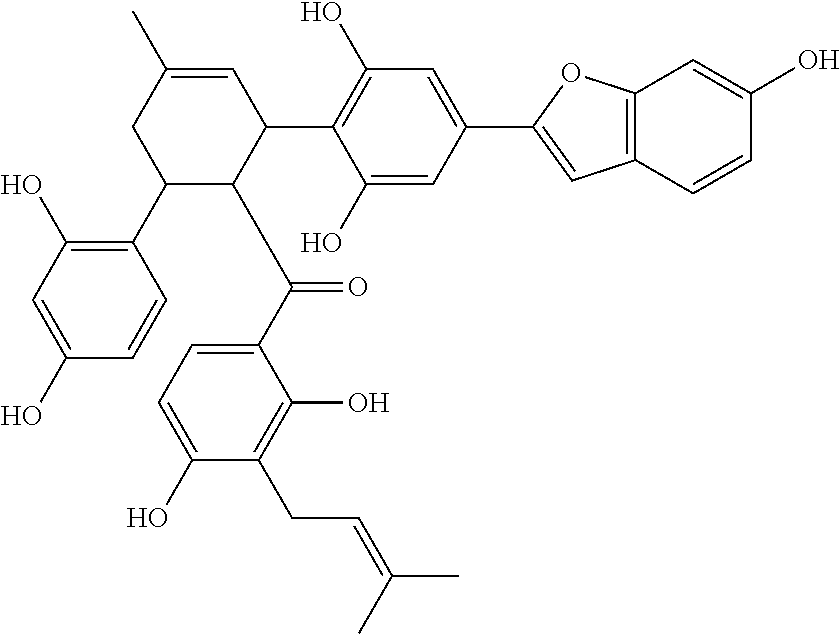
C12=C(C=CC(O)=C1)C=C(C1=CC(O)=C(C3C=C(C)CC(C4=C(O)C=C(O)C=C4)C3C(=O)C3=CC=C(O)C(CC=C(C)C)=C3O)C(O)=C1)O2
